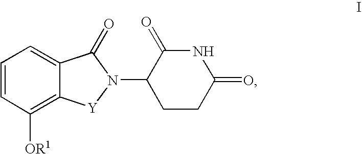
C1=CC([OR1])=C2C(=C1)C(=O)N(C1CCC(=O)NC1=O)[Y]2
